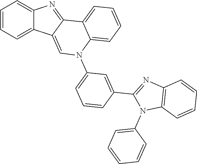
C1=CC=C2C(=C1)N=C1C2=CN(C2=CC=CC(C3=NC4=C(N3C3=CC=CC=C3)C=CC=C4)=C2)C2=CC=CC=C12
